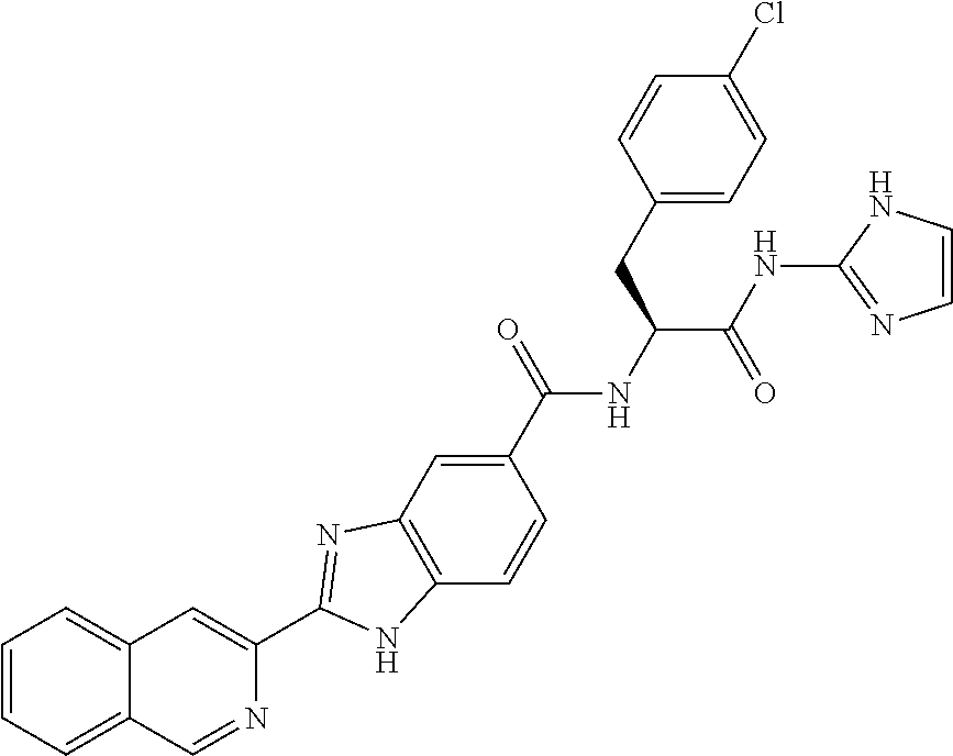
C1(C(NC(C(NC2=NC=CN2)=O)CC2=CC=C(Cl)C=C2)=O)=CC2=C(C=C1)NC(C1=CC3=CC=CC=C3C=N1)=N2
